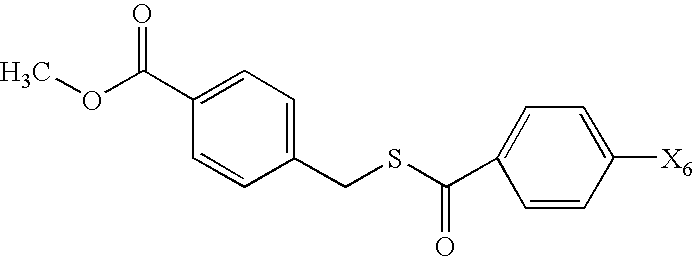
COC(C1=CC=C(CSC(C2=CC=C([X6])C=C2)=O)C=C1)=O
